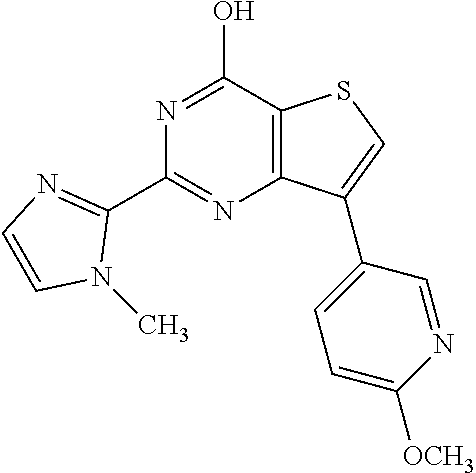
N1=C(O)C2=C(N=C1C1=NC=CN1C)C(C1=CC=C([OCH3])N=C1)=CS2
